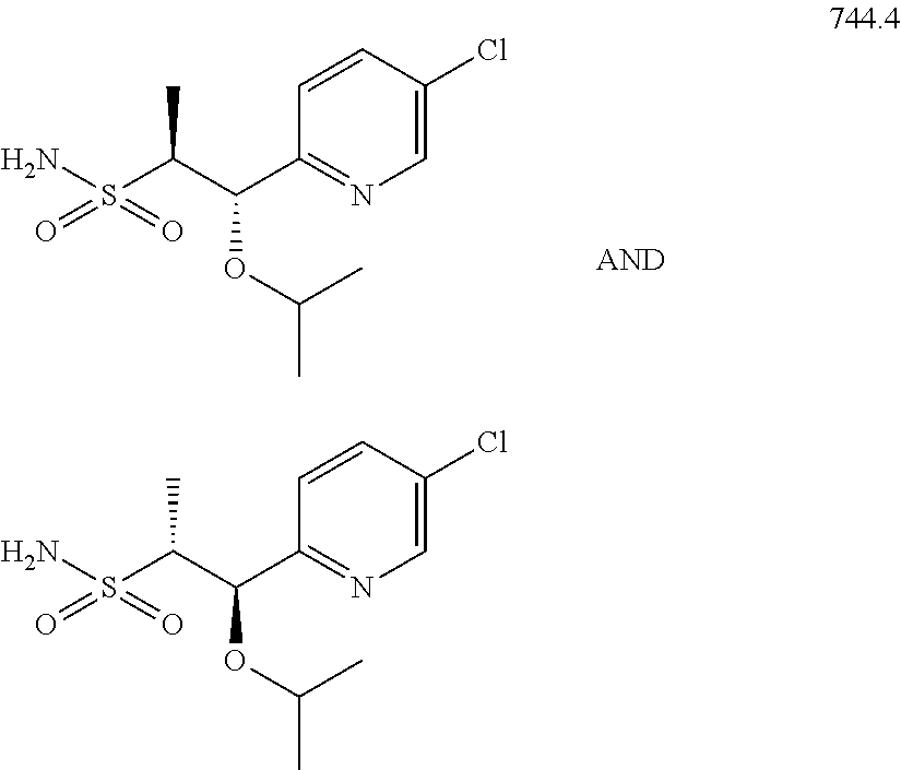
C1=CC(Cl)=CN=C1C(OC(C)C)C(S(N)(=O)=O)C.C1=CC(Cl)=CN=C1C(OC(C)C)C(S(N)(=O)=O)C
